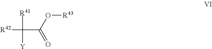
[R42]C([R41])([Y])C(O[R43])=O
